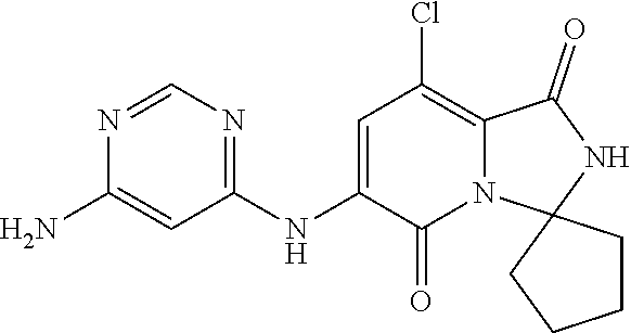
C1(NC2=CC(Cl)=C3N(C2=O)C2(NC3=O)CCCC2)=NC=NC(N)=C1
